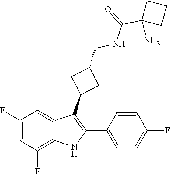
C(C1(N)CCC1)(NCC1CC(C2=C(C3=CC=C(F)C=C3)NC3=C(F)C=C(F)C=C23)C1)=O
